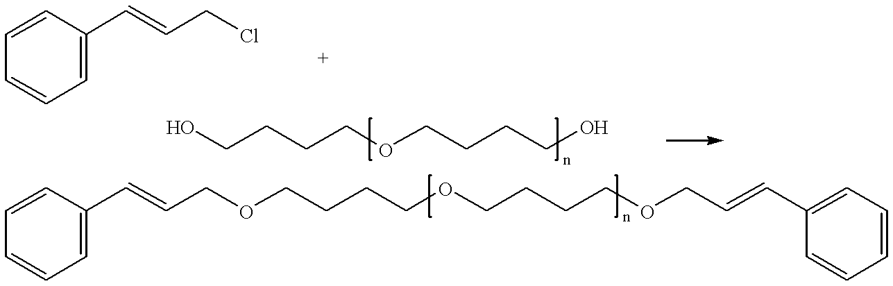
C1=CC(C=CCCl)=CC=C1.OCCCCOCCCCO.O(CCCCOCCCCOCC=CC1=CC=CC=C1)CC=CC1=CC=CC=C1
